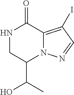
N1CC(C(C)O)N2C(=C(I)C=N2)C1=O
